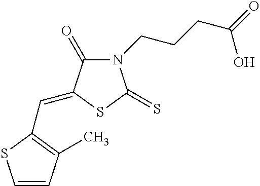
C1=CC(C)=C(C=C2C(=O)N(CCCC(=O)O)C(=S)S2)S1
